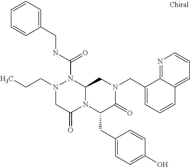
N1(CCC)CC(=O)N2C(N1C(NCC1=CC=CC=C1)=O)CN(CC1=CC=CC3=CC=CN=C13)C(=O)C2CC1=CC=C(O)C=C1
